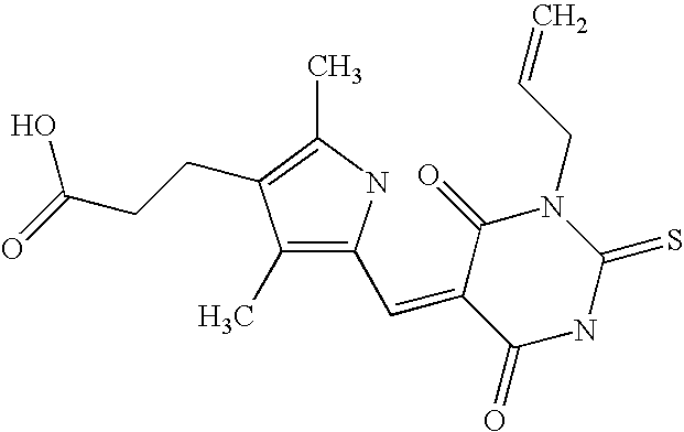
C1(C)=C(C=C2C(=O)NC(=S)N(CC=C)C2=O)NC(C)=C1CCC(=O)O
